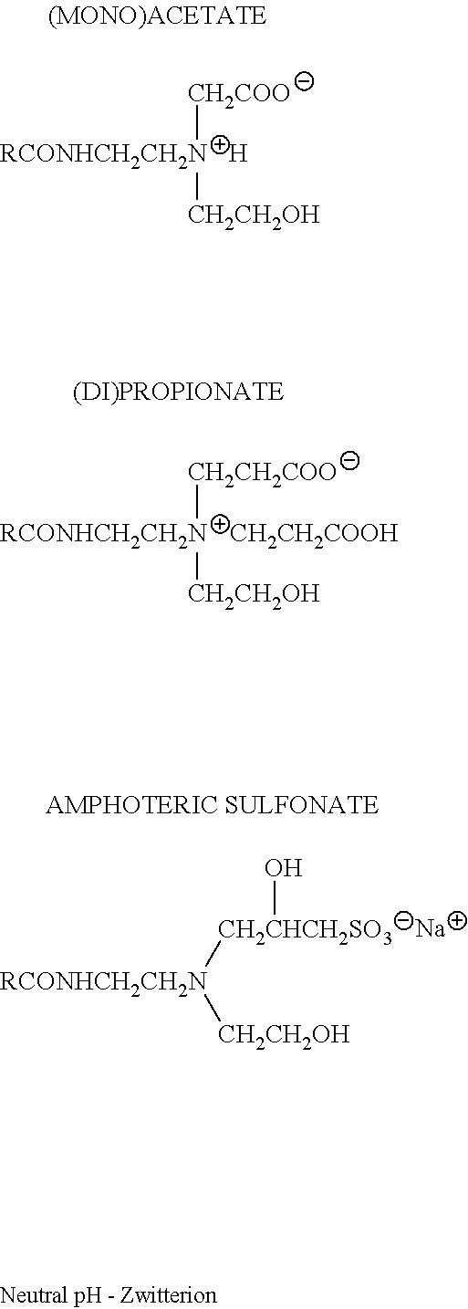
[CH2COO][RCONHCH2CH2N][CH2CH2OH].[H].[CH2CH2COO][RCONHCH2CH2N][CH2CH2OH].[CH2CH2COOH].[Na].[RCONHCH2CH2N]([CH2CHCH2SO3]O)[CH2CH2OH]
